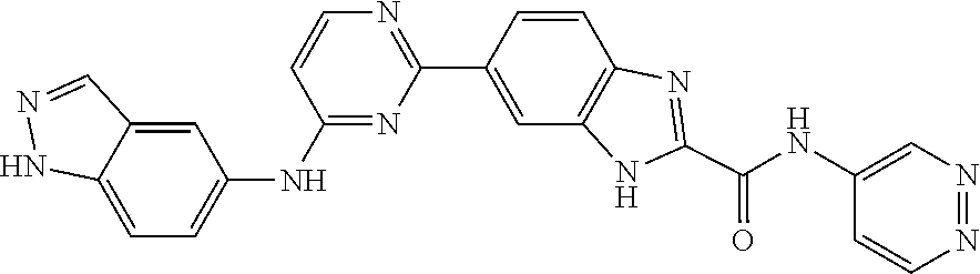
C1=CC(NC(C2=NC3=C(C=C(C4=NC=CC(NC5=CC=C6C(=C5)C=NN6)=N4)C=C3)N2)=O)=CN=N1
